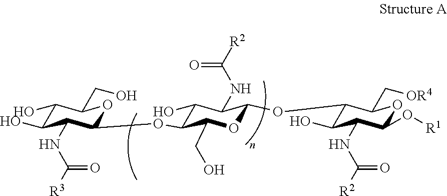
C1(OC2C(O)C(NC([R2])=O)C(OC3C(O)C(NC(=O)[R2])C(O[R1])OC3C[OR4])OC2CO)OC(CO)C(O)C(O)C1NC([R3])=O
